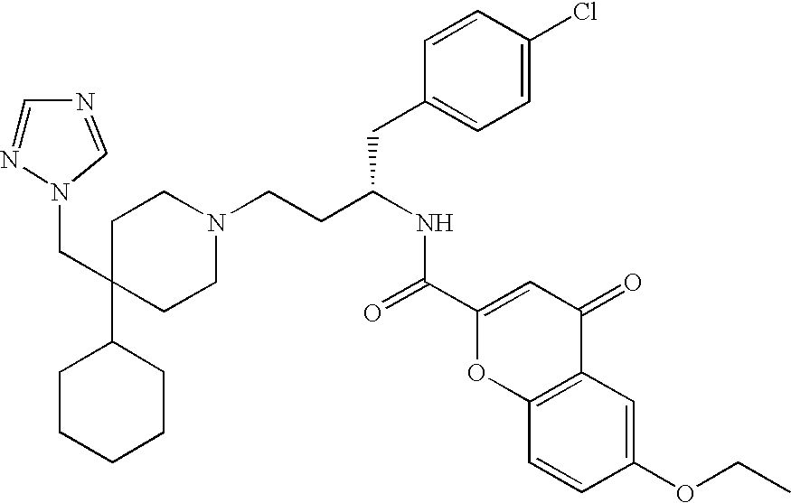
C1CCCCC1C1(CN2N=CN=C2)CCN(CCC(NC(=O)C2=CC(=O)C3=C(O2)C=CC(OCC)=C3)CC2=CC=C(Cl)C=C2)CC1
